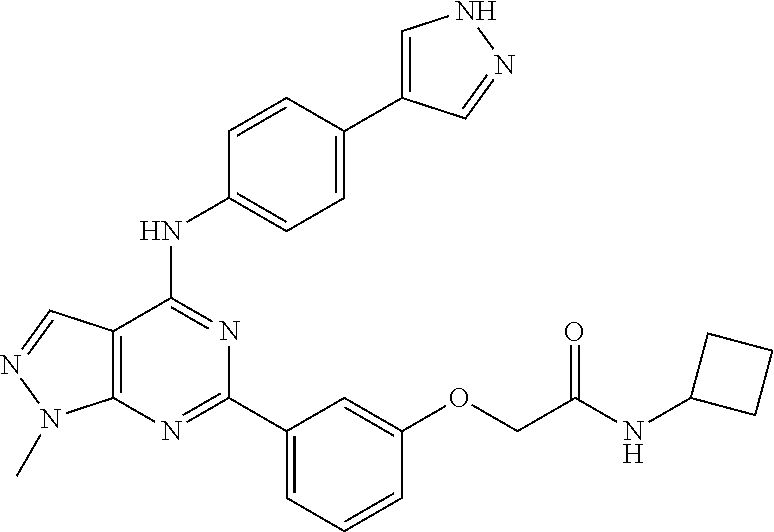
C12=C(C(NC3=CC=C(C4=CNN=C4)C=C3)=NC(C3=CC=CC(OCC(NC4CCC4)=O)=C3)=N1)C=NN2C
